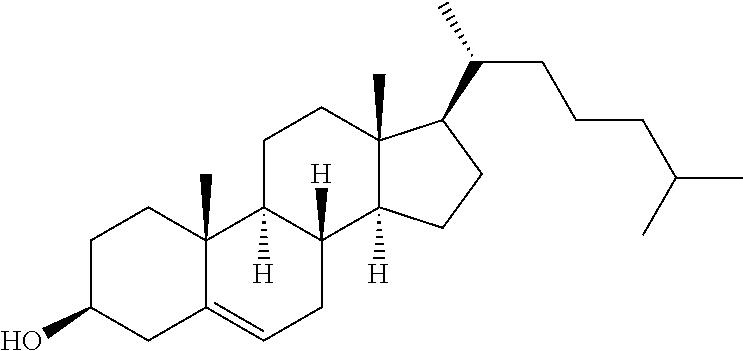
C1C(O)CC2=CCC3([H])C([H])(C2(C)C1)CCC1(C)C3([H])CCC1C(C)CCCC(C)C
